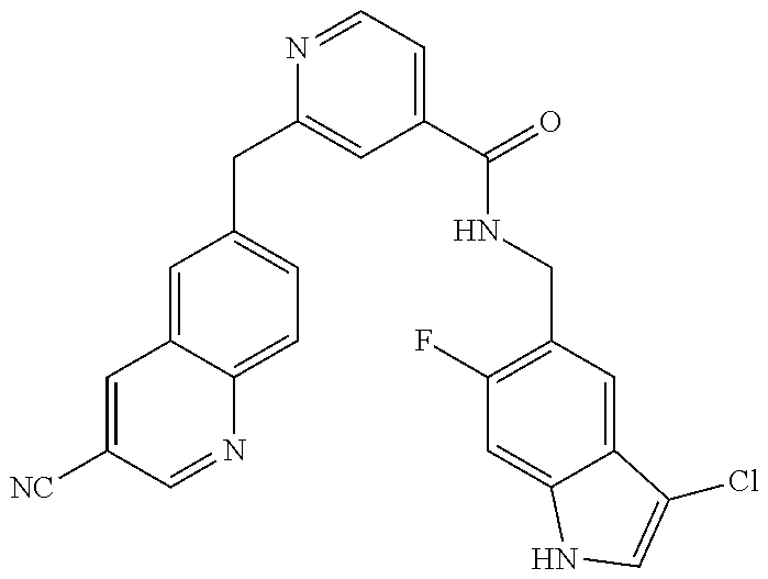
C1=C([NC])C=NC2=CC=C(CC3=CC(C(=O)NCC4=C(F)C=C5C(=C4)C(Cl)=CN5)=CC=N3)C=C12
